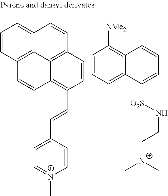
C1=CC2=C3C(=C1)C=CC1=C3C(=C(C=CC3=CC=[N+](C)C=C3)C=C1)C=C2.C1=CC=C2C(=C1[NMe2])C=CC=C2[O2S]NCC[N+](C)(C)C
